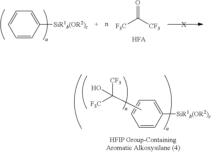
C1([SiR1b(OR2)c])=CC=CC=C1.CC([F3C])([CF3])O.C1([SiR1b(OR2)c])=CC=CC=C1.O=C([CF3])[F3C].[HFA].[X]
